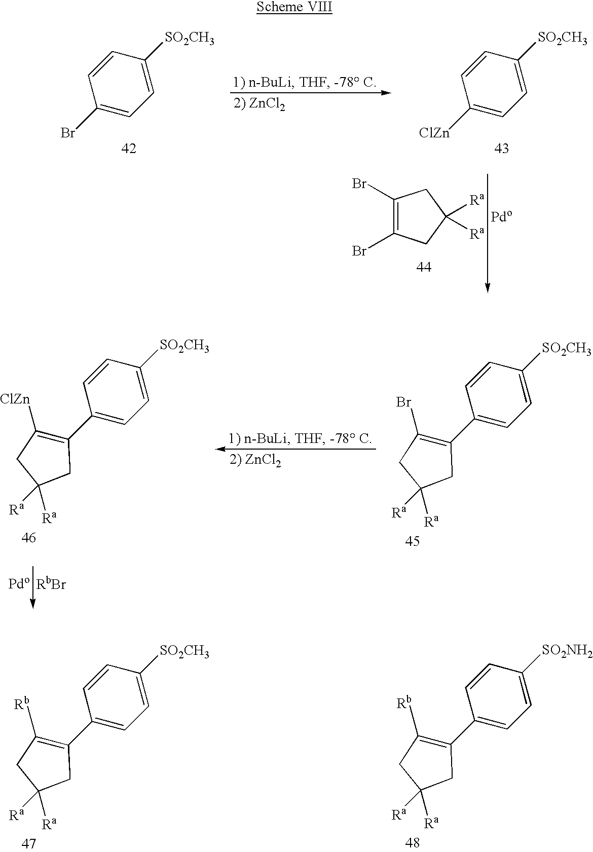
C1(Br)=CC=C([SO2CH3])C=C1.C1([ClZn])=CC=C([SO2CH3])C=C1.C1(Br)=C(Br)CC([Ra])([Ra])C1.C1(C2=C(Br)CC([Ra])([Ra])C2)=CC=C([SO2CH3])C=C1.C1(C2=C([ClZn])CC([Ra])([Ra])C2)=CC=C([SO2CH3])C=C1.[RbBr].C1(C2=C([Rb])CC([Ra])([Ra])C2)=CC=C([SO2CH3])C=C1.C1(C2=C([Rb])CC([Ra])([Ra])C2)=CC=C([SO2NH2])C=C1
